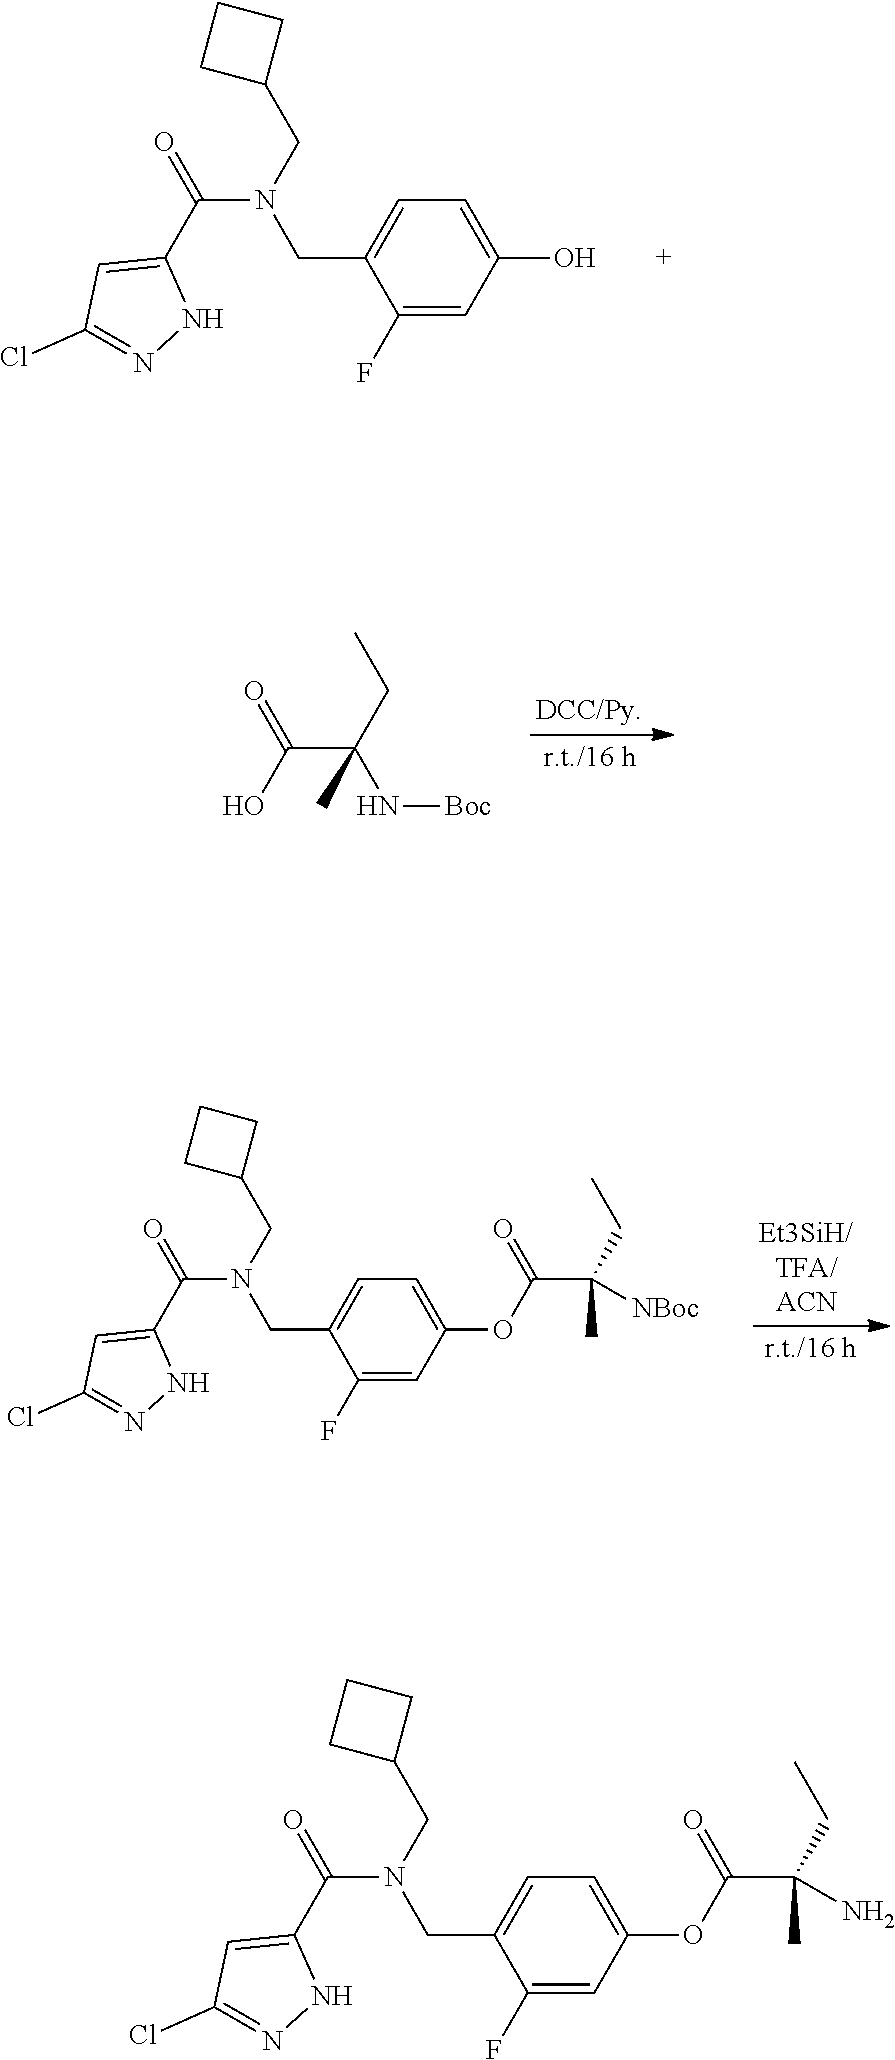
C(N(CC1=CC=C(O)C=C1F)CC1CCC1)(=O)C1=CC(Cl)=NN1.OC(=O)C(CC)(C)N[Boc].C(N(CC1=CC=C(OC(=O)C(CC)(C)[NBoc])C=C1F)CC1CCC1)(=O)C1=CC(Cl)=NN1.C(N(CC1=CC=C(OC(=O)C(CC)(C)N)C=C1F)CC1CCC1)(=O)C1=CC(Cl)=NN1
